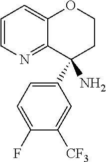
C1=CN=C2C(=C1)OCCC2(N)C1=CC=C(F)C([CF3])=C1
